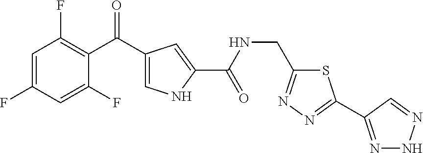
C1=C(F)C=C(F)C(C(=O)C2=CNC(C(NCC3=NN=C(C4=NNN=C4)S3)=O)=C2)=C1F
